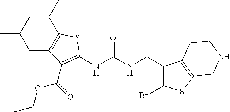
C1C2=C(C(C)CC1C)SC(NC(NCC1=C(Br)SC3=C1CCNC3)=O)=C2C(OCC)=O
